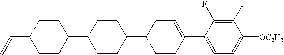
C1(F)=C(F)C(C2=CCC(C3CCC(C4CCC(C=C)CC4)CC3)CC2)=CC=C1[OC2H5]
